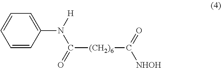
C([(CH2)6]C(=O)[NHOH])(N(C1=CC=CC=C1)[H])=O
